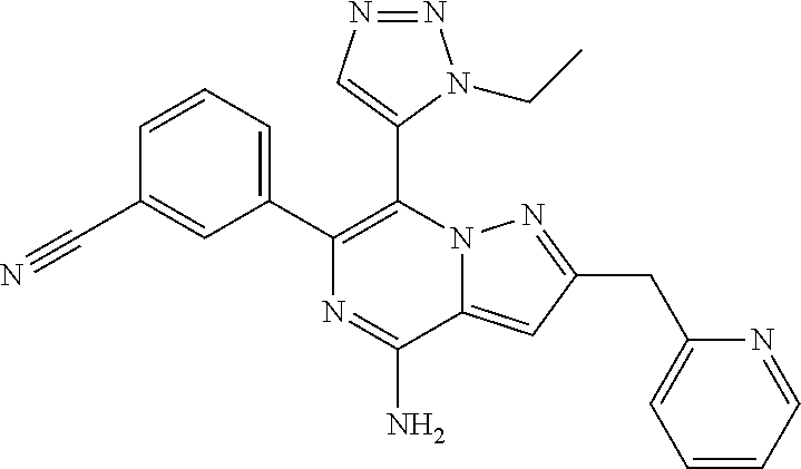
C1=CC=C(C2=C(C3=CN=NN3CC)N3C(=CC(CC4=CC=CC=N4)=N3)C(N)=N2)C=C1C#N
